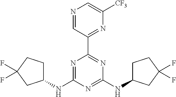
N1=C(NC2CCC(F)(F)C2)N=C(NC2CCC(F)(F)C2)N=C1C1=NC([CF3])=CN=C1
